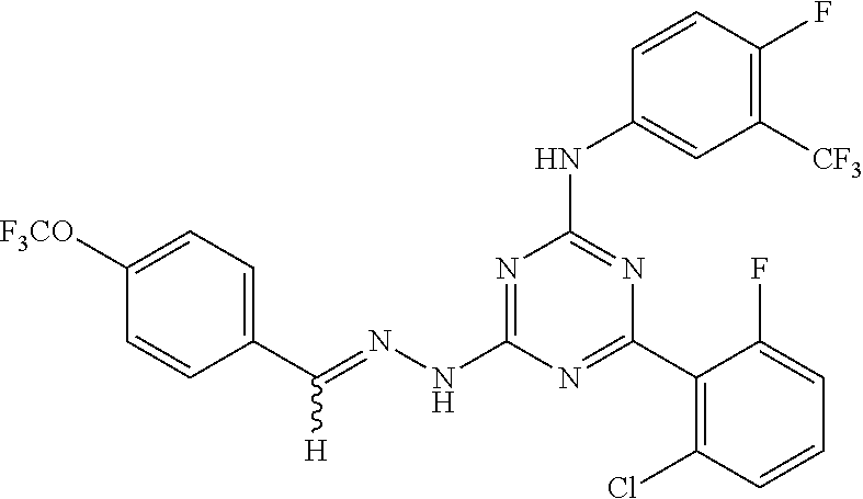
C1(C(=NNC2=NC(NC3=CC([CF3])=C(F)C=C3)=NC(C3=C(Cl)C=CC=C3F)=N2)[H])=CC=C([F3CO])C=C1
